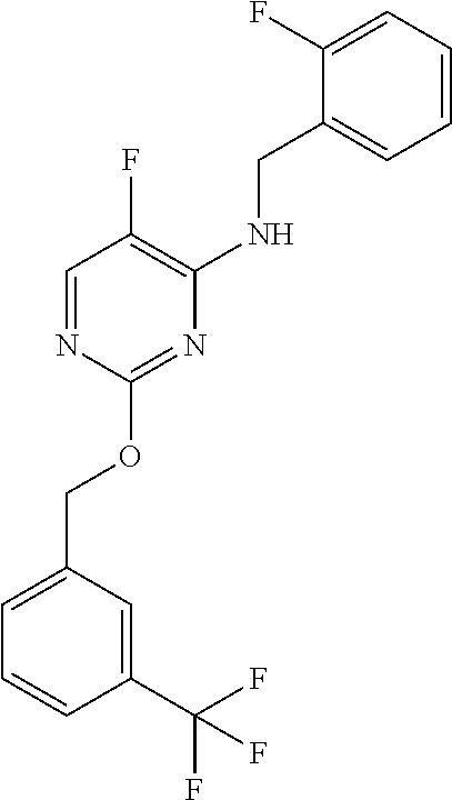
C1=C(COC2=NC(NCC3=CC=CC=C3F)=C(F)C=N2)C=C(C(F)(F)F)C=C1
